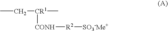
CC[CR1](C)[CONH][R2][SO3-Me+]
